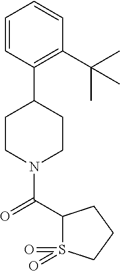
C1CN(C(=O)C2S(=O)(=O)CCC2)CCC1C1=C(C(C)(C)C)C=CC=C1
